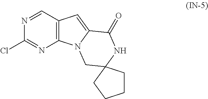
C12=C(C=NC(Cl)=N1)C=C1N2CC2(NC1=O)CCCC2
